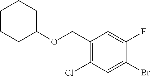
C1CCC(OCC2=C(Cl)C=C(Br)C(F)=C2)CC1
